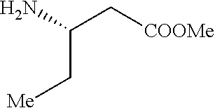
C(N)(C[COOMe])C[Me]
